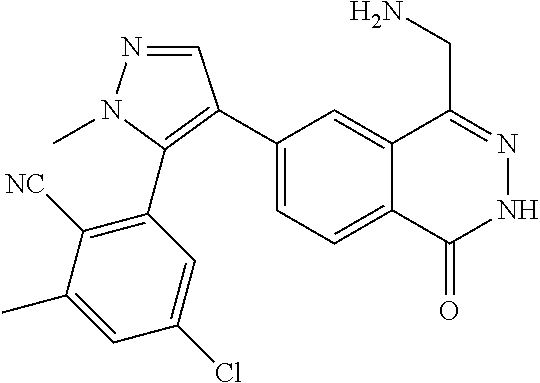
C1(C2=C(C3=C([NC])C(C)=CC(Cl)=C3)N(C)N=C2)=CC=C2C(=C1)C(CN)=NNC2=O
